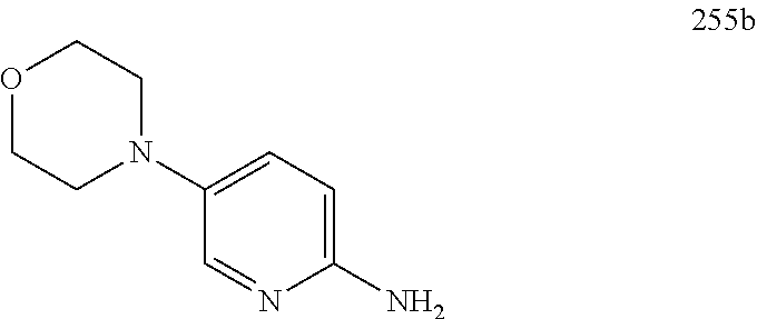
C1=NC(N)=CC=C1N1CCOCC1
